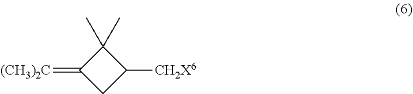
[(CH3)2C]=C1CC([CH2X6])C1(C)C
